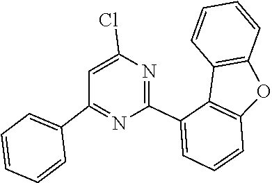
C1=CC2=C(C=C1)OC1=C2C(C2=NC(Cl)=CC(C3=CC=CC=C3)=N2)=CC=C1
